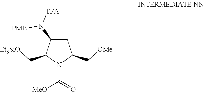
C1(N([TFA])[PMB])CC(C[OMe])N(C(=O)[MeO])C1C[Et3SiO]
